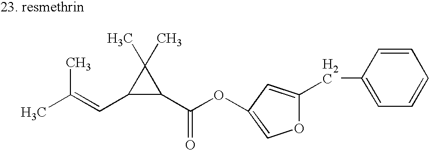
C1(C(OC2=COC(CC3=CC=CC=C3)=C2)=O)C(C)(C)C1C=C(C)C
